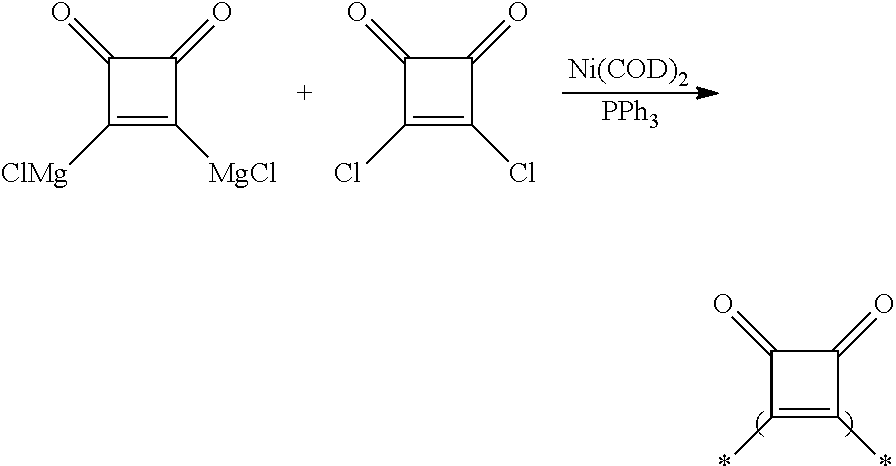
C1(=O)C(=O)C([ClMg])=C1[MgCl].C1(=O)C(=O)C(Cl)=C1Cl.[PPh3].[Ni(COD)2].C1(=O)C(=O)C(*)=C1*
